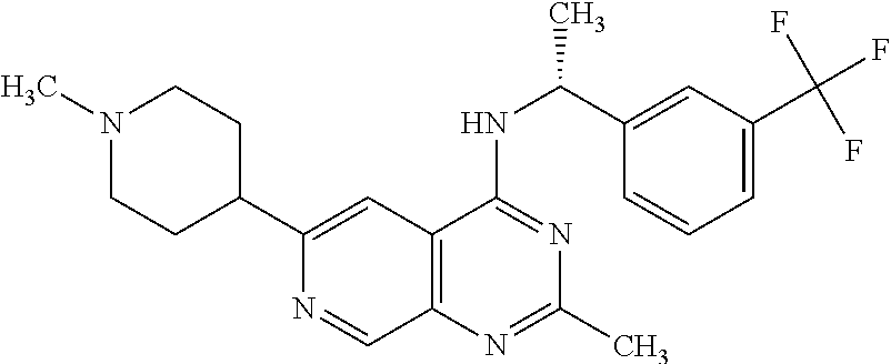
N1=C(NC(C2=CC(C(F)(F)F)=CC=C2)C)C2=C(N=C1C)C=NC(C1CCN(C)CC1)=C2
